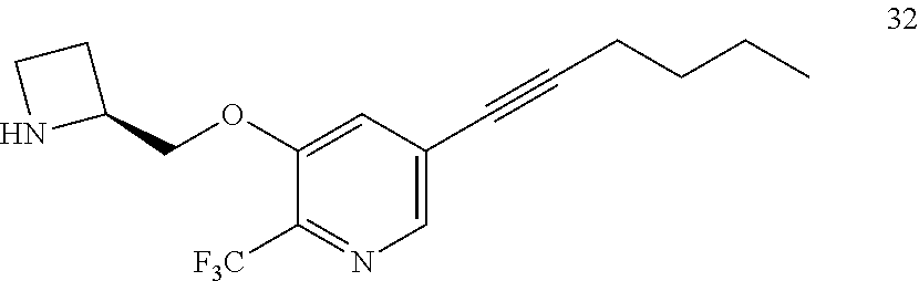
C1=C(C#CCCCC)C=C(OCC2CCN2)C([F3C])=N1
